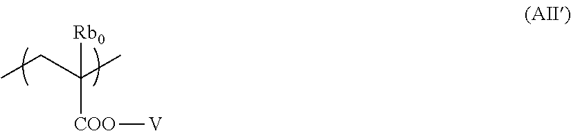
[COO]([V])C(C)([Rb0])CC
